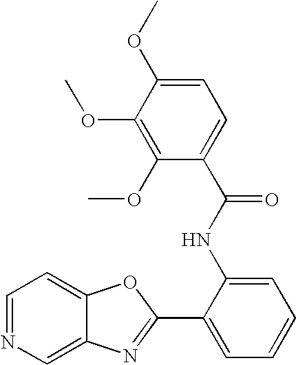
C1=C(OC)C(OC)=C(OC)C(C(NC2=CC=CC=C2C2=NC3=CN=CC=C3O2)=O)=C1
